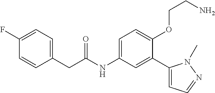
C1=CC(F)=CC=C1CC(=O)NC1=CC=C(OCCN)C(C2=CC=NN2C)=C1
